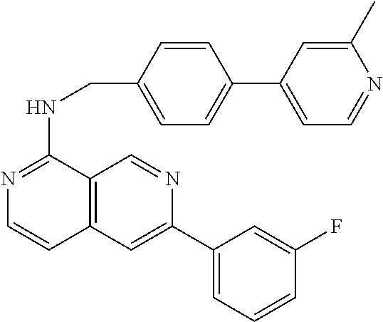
C12=C(C=C(C3=CC=CC(F)=C3)N=C1)C=CN=C2NCC1=CC=C(C2=CC=NC(C)=C2)C=C1
